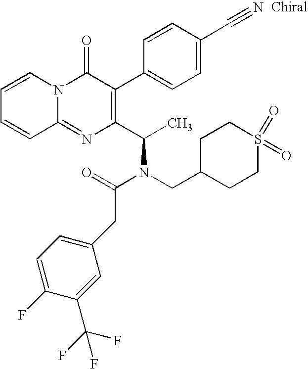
C12=NC(C(C)N(CC3CCS(=O)(=O)CC3)C(=O)CC3=CC=C(F)C(C(F)(F)F)=C3)=C(C3=CC=C(C#N)C=C3)C(=O)N1C=CC=C2
